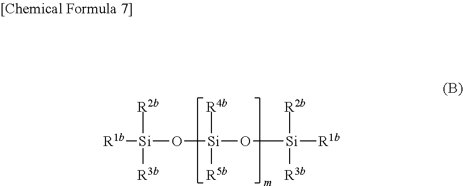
[R1b][Si](O[Si](O[Si]([R1b])([R2b])[R3b])([R4b])[R5b])([R2b])[R3b]
